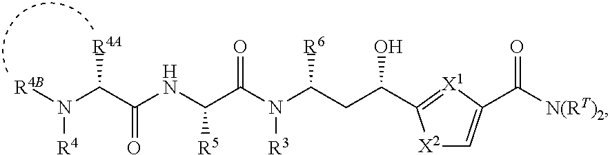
N(C(=O)C(N([R4B])[R4])[R4A])C(C(N(C(CC(O)C1=[X1]C(C([N(RT)2])=O)=C[X2]1)[R6])[R3])=O)[R5]
